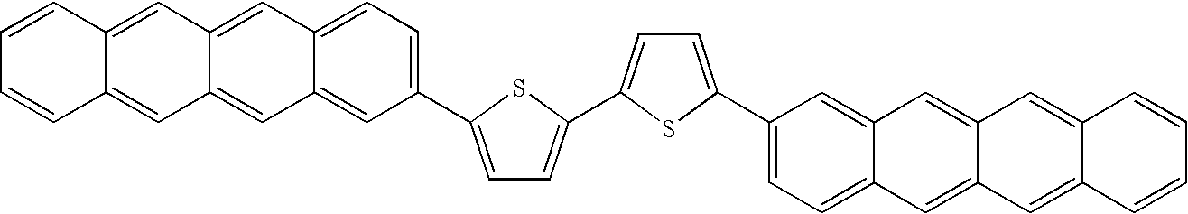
C1=C(C2=CC=C3C(=C2)C=C2C(=C3)C=C3C(=C2)C=CC=C3)SC(C2=CC=C(C3=CC=C4C(=C3)C=C3C(=C4)C=C4C(=C3)C=CC=C4)S2)=C1
